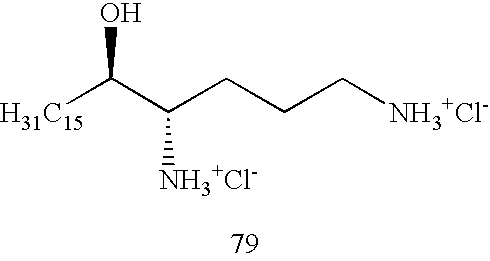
[H31C15]C(C(CCC[NH3+Cl-])[NH3+Cl-])O
